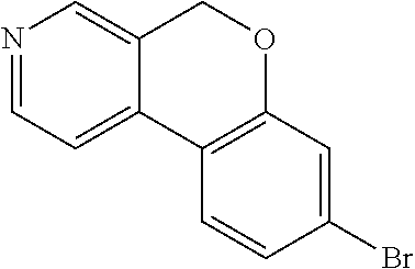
N1=CC=C2C(=C1)COC1=C2C=CC(Br)=C1
